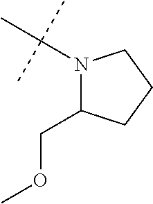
N1(C(C)(C)C)C(COC)CCC1
